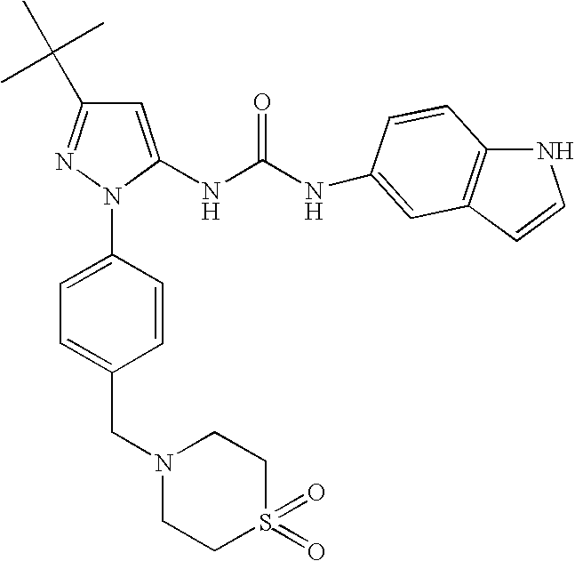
C1=C(NC(NC2=CC3=C(NC=C3)C=C2)=O)N(C2=CC=C(CN3CCS(=O)(=O)CC3)C=C2)N=C1C(C)(C)C
